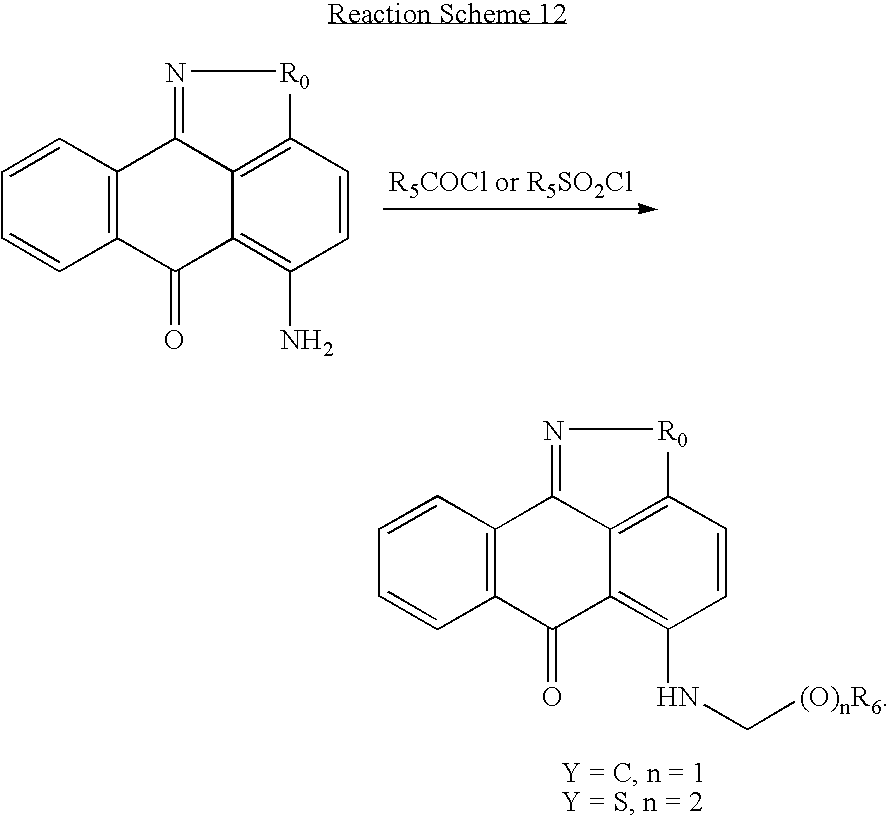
C1=CC2=C(C=C1)C(=O)C1=C(N)C=CC3=C1C2=N[R0]3.C1=CC2=C(C=C1)C(=O)C1=C(NC[(O)nR6])C=CC3=C1C2=N[R0]3
